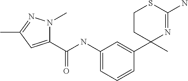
C1(C2(C)N=C(N)SCC2)=CC(NC(C2=CC(C)=NN2C)=O)=CC=C1
